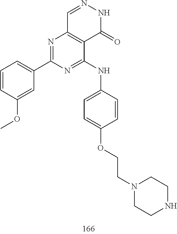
C1=NNC(=O)C2=C1N=C(C1=CC=CC(OC)=C1)N=C2NC1=CC=C(OCCN2CCNCC2)C=C1
